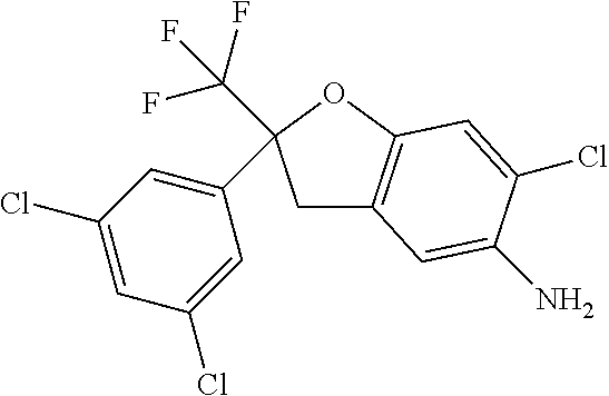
C1C2=C(OC1(C(F)(F)F)C1=CC(Cl)=CC(Cl)=C1)C=C(Cl)C(N)=C2
